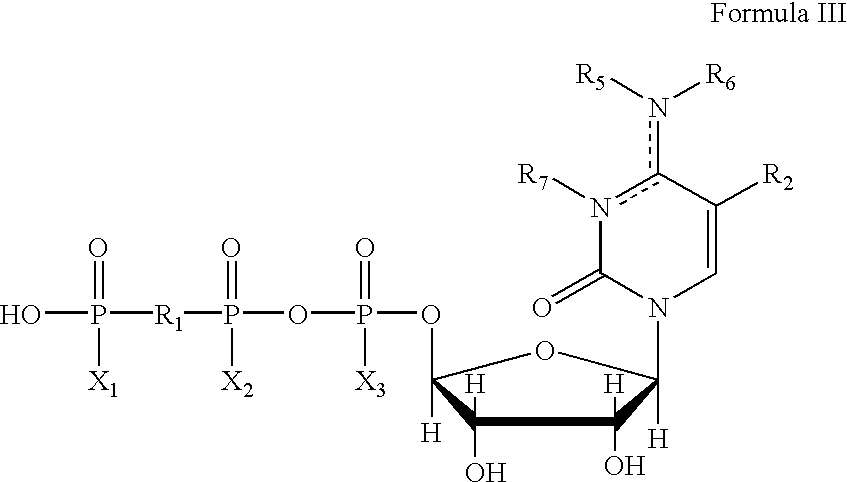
n1([R7])c(n([R5])[R6])C([R2])=CN(C2([H])C(O)([H])C(O)([H])C(OP(OP([R1]P(O)(=O)[X1])(=O)[X2])(=O)[X3])([H])O2)C1=O
